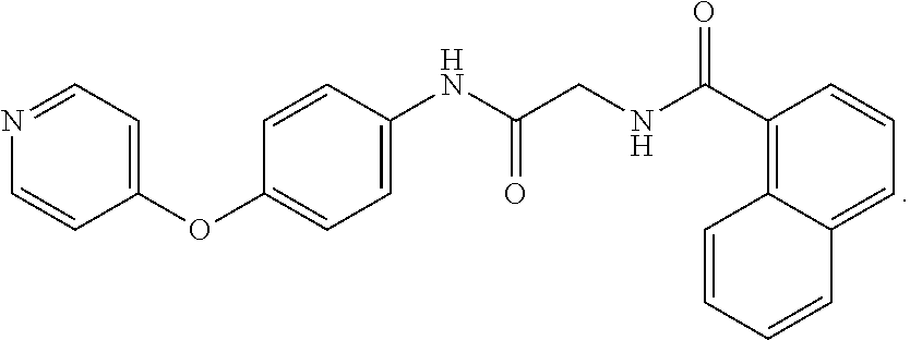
C1=C(NC(CNC(=O)C2=C3C(=CC=C2)C=CC=C3)=O)C=CC(OC2=CC=NC=C2)=C1
